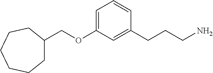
C(OC1=CC=CC(CCCN)=C1)C1CCCCCC1
